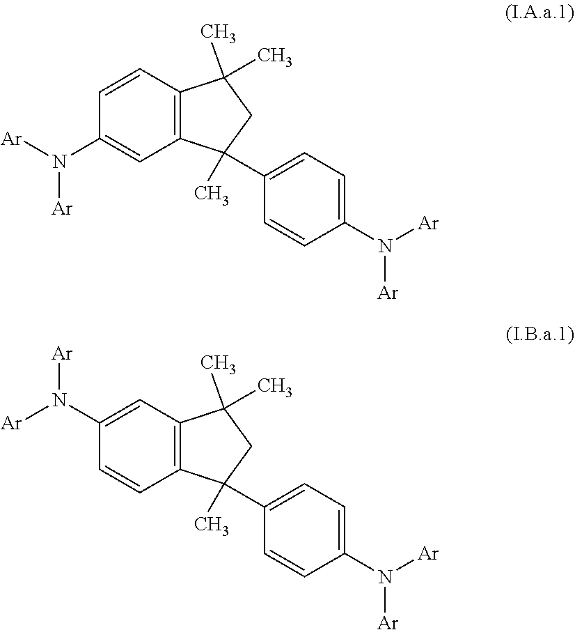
C12=C(C=CC(N([Ar])[Ar])=C1)C(C)(C)CC2(C)C1=CC=C(N([Ar])[Ar])C=C1.C12=C(C=C(N([Ar])[Ar])C=C1)C(C)(C)CC2(C)C1=CC=C(N([Ar])[Ar])C=C1
